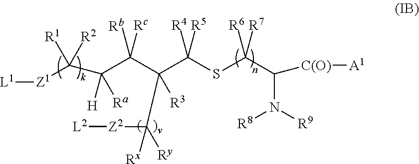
[L1][Z1]C(C([H])([Ra])C([Rb])([Rc])C([R3])(C([Z2][L2])([Ry])[Rx])C([R4])([R5])SC(C(N([R9])[R8])[C(O)][A1])([R6])[R7])([R1])[R2]
